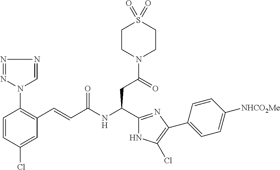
C1=CC(Cl)=CC(C=CC(NC(C2=NC(C3=CC=C([NHCO2Me])C=C3)=C(Cl)N2)CC(N2CCS(=O)(=O)CC2)=O)=O)=C1N1N=NN=C1
